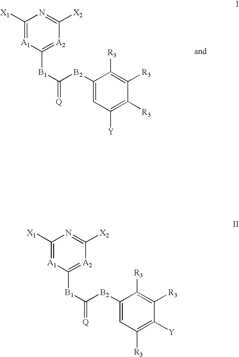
N1=C([X2])[A2]=C([B1]C(=[Q])[B2]C2=CC([Y])=C([R3])C([R3])=C2[R3])[A1]=C1[X1].N1=C([X2])[A2]=C([B1]C(=[Q])[B2]C2=CC([R3])=C([Y])C([R3])=C2[R3])[A1]=C1[X1]
